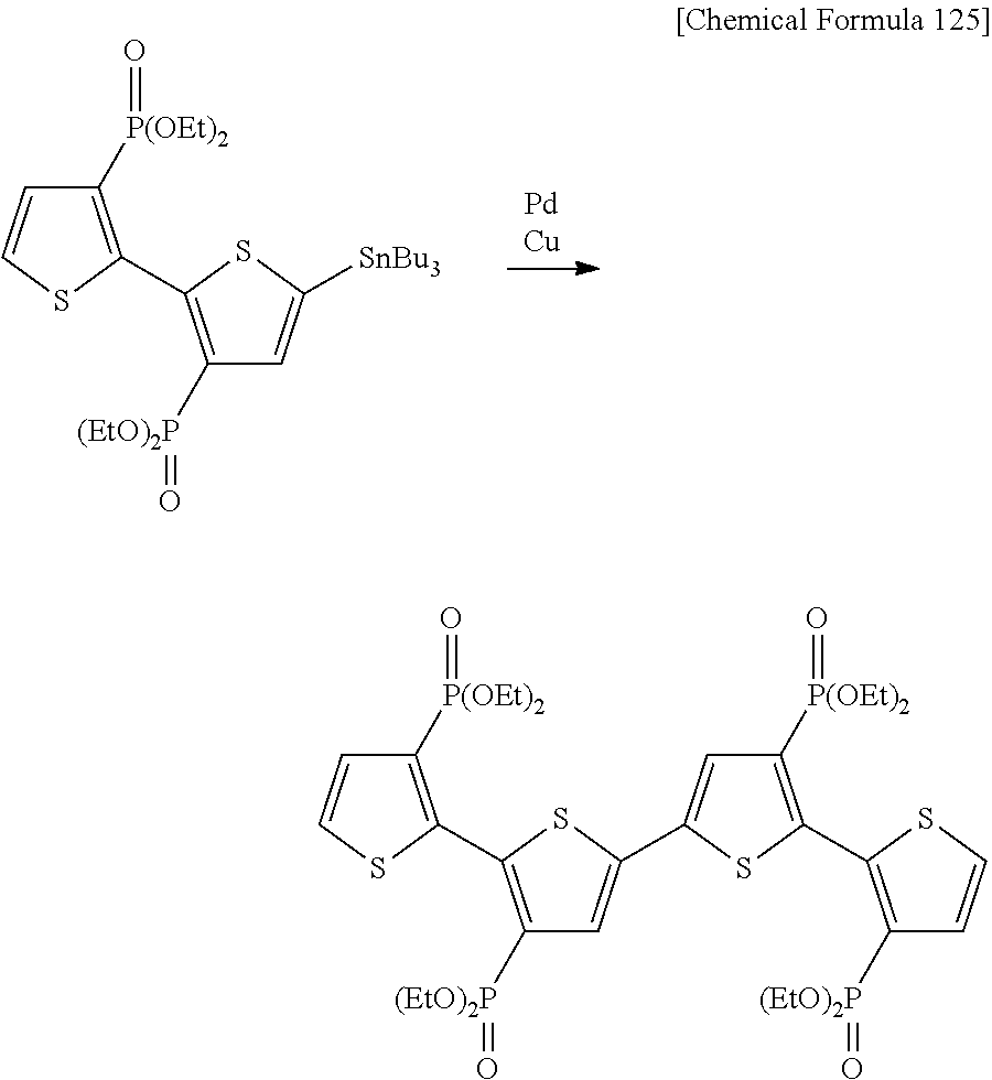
C1([P(OEt)2]=O)=C(C2=C([(EtO)2P]=O)C=C([SnBu3])S2)SC=C1.C1([P(OEt)2]=O)=C(C2=C([(EtO)2P]=O)C=C(C3=CC([P(OEt)2]=O)=C(C4=C([(EtO)2P]=O)C=CS4)S3)S2)SC=C1
